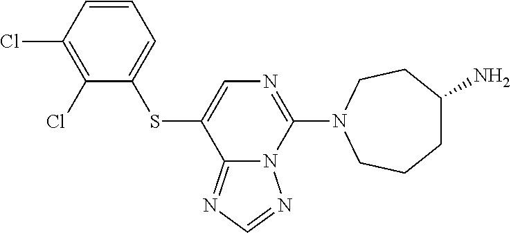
C1(Cl)=C(Cl)C=CC=C1SC1=CN=C(N2CCC(N)CCC2)N2C1=NC=N2
